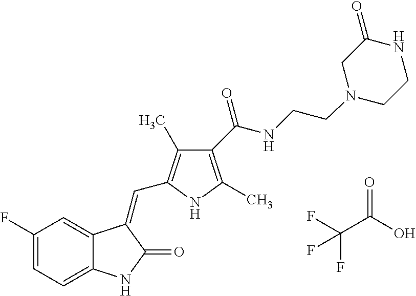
C1(F)=CC=C2C(=C1)C(=CC1=C(C)C(C(NCCN3CC(=O)NCC3)=O)=C(C)N1)C(=O)N2.O=C(O)C(F)(F)F
